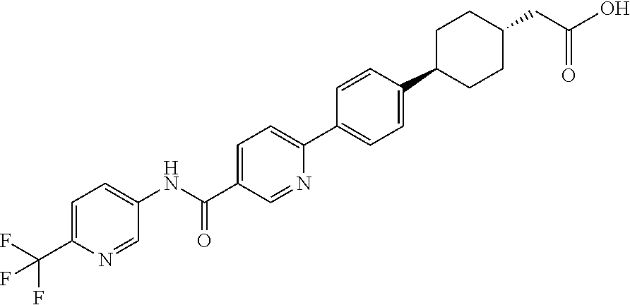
C1=C(C(F)(F)F)N=CC(NC(C2=CC=C(C3=CC=C(C4CCC(CC(O)=O)CC4)C=C3)N=C2)=O)=C1
